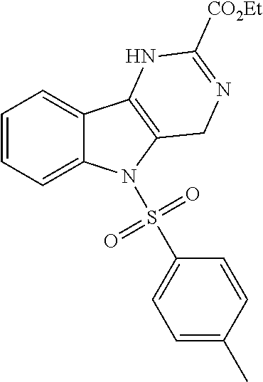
C1=CC=C2C(=C1)C1=C(N2S(=O)(C2=CC=C(C)C=C2)=O)CN=C([CO2Et])N1
